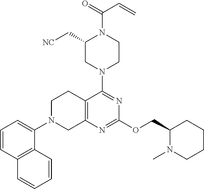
C1(C[NC])CN(C2=NC(OCC3N(C)CCCC3)=NC3=C2CCN(C2=CC=CC4=C2C=CC=C4)C3)CCN1C(=O)C=C
